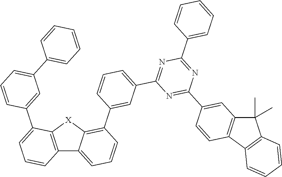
C12=C([X]C3=C(C4=CC(C5=NC(C6=CC=CC=C6)=NC(C6=CC7=C(C=C6)C6=C(C7(C)C)C=CC=C6)=N5)=CC=C4)C=CC=C13)C(C1=CC(C3=CC=CC=C3)=CC=C1)=CC=C2
